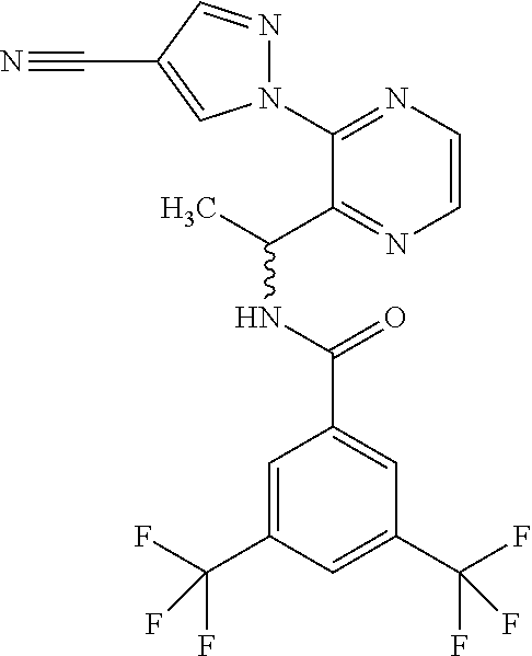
C1(N2N=CC(C#N)=C2)=NC=CN=C1C(C)NC(=O)C1=CC(C(F)(F)F)=CC(C(F)(F)F)=C1
